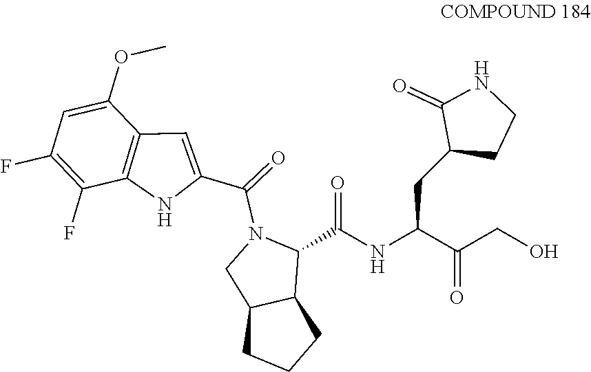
C1(F)=C(F)C2=C(C(OC)=C1)C=C(C(=O)N1CC3C(C1C(NC(C(CO)=O)CC1CCNC1=O)=O)CCC3)N2
